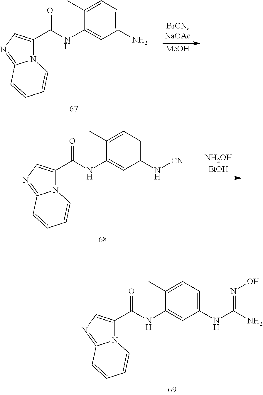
C1(C(NC2=CC(NC(N)=NO)=CC=C2C)=O)=CN=C2N1C=CC=C2.C1(C(NC2=CC(N)=CC=C2C)=O)=CN=C2N1C=CC=C2.[MeOH].C1(C(NC2=CC(N[CN])=CC=C2C)=O)=CN=C2N1C=CC=C2
